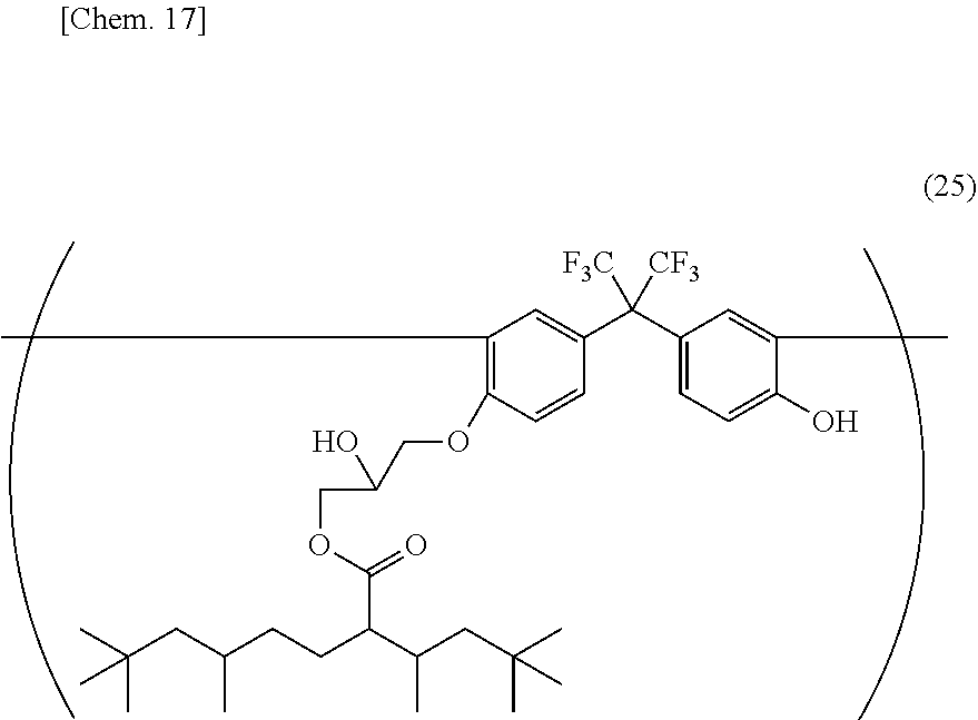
C1(C)=C(OCC(COC(C(C(CC(C)(C)C)C)CCC(CC(C)(C)C)C)=O)O)C=CC(C(C2=CC=C(O)C(C)=C2)([F3C])[CF3])=C1
